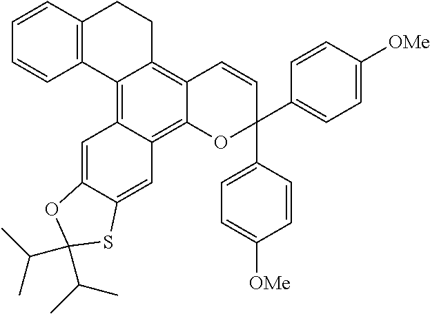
C1=CC2=C(C=C1)C1=C3C(=C4C(=C1CC2)C=CC(C1=CC=C([OMe])C=C1)(C1=CC=C([OMe])C=C1)O4)C=C1C(=C3)OC(C(C)C)(C(C)C)S1
